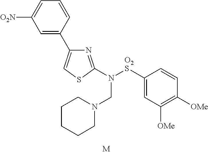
C1=CC(C2=CSC(N([O2S]C3=CC([OMe])=C([OMe])C=C3)CN3CCCCC3)=N2)=CC([O2N])=C1
